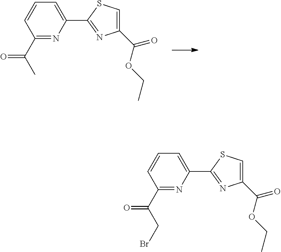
C1(C(C)=O)=NC(C2=NC(C(OCC)=O)=CS2)=CC=C1.C1(C(CBr)=O)=NC(C2=NC(C(OCC)=O)=CS2)=CC=C1
